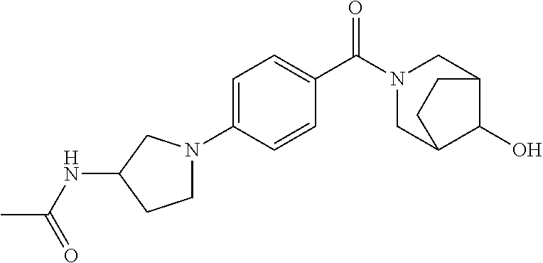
C1C2C(O)C(CN1C(C1=CC=C(N3CCC(NC(C)=O)C3)C=C1)=O)CC2
